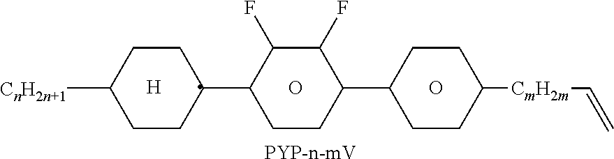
[PYP-n-mV].[H].O.O.[CmH2m](C=C)C1CCC(C2CCC(C3CCC([CnH2n+1])CC3)C(F)C2F)CC1
